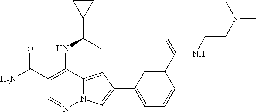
C1(C(N)=O)=C(NC(C2CC2)C)C2=CC(C3=CC=CC(C(=O)NCCN(C)C)=C3)=CN2N=C1
